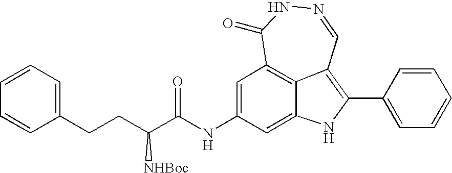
N1=CC2=C(C3=CC=CC=C3)NC3=CC(NC(C(CCC4=CC=CC=C4)[NHBoc])=O)=CC(=C23)C(=O)N1
